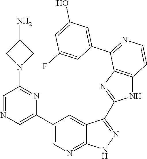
C1=NC=C(C2=CN=C3C(=C2)C(C2=NC4=C(N2)C=CN=C4C2=CC(O)=CC(F)=C2)=NN3)N=C1N1CC(N)C1
